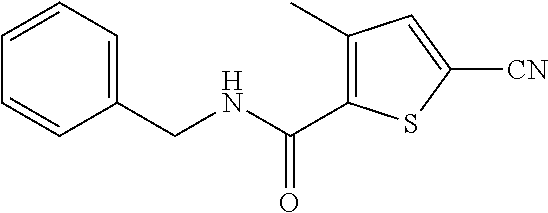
C1=CC=C(CNC(=O)C2=C(C)C=C([CN])S2)C=C1
